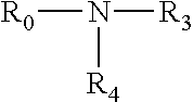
[R0]N([R3])[R4]
